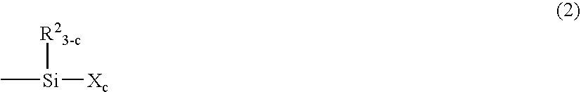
[Si]([Xc])([R23-c])C
